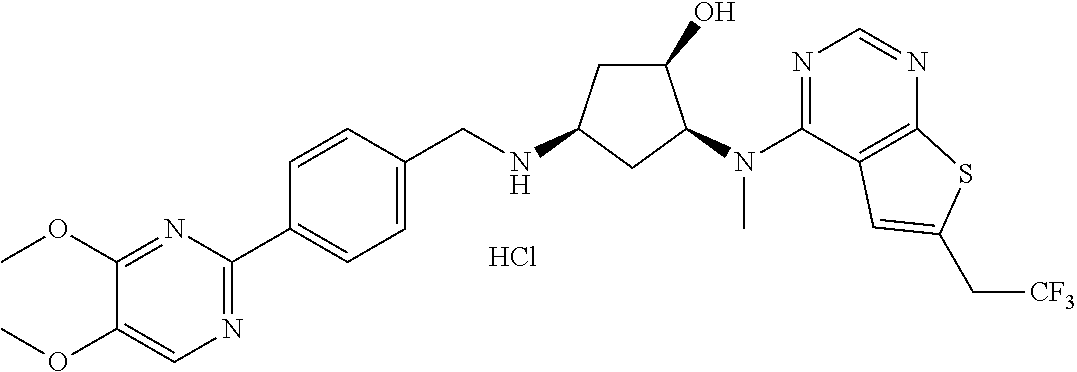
C1(OC)=CN=C(C2=CC=C(CNC3CC(O)C(N(C4=NC=NC5=C4C=C(C[CF3])S5)C)C3)C=C2)N=C1OC.Cl
